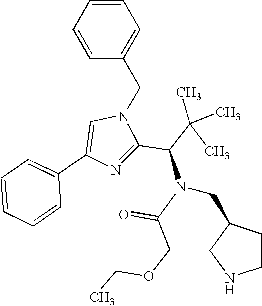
C1=C(C2=CC=CC=C2)N=C(C(C(C)(C)C)N(C(COCC)=O)CC2CCNC2)N1CC1=CC=CC=C1
